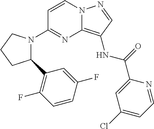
C1=CN2C(=C(NC(=O)C3=CC(Cl)=CC=N3)C=N2)N=C1N1C(C2=C(F)C=CC(F)=C2)CCC1
